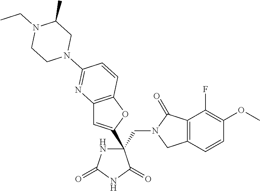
C(C1(C2=CC3=C(O2)C=CC(N2CC(C)N(CC)CC2)=N3)NC(=O)NC1=O)N1CC2=C(C1=O)C(F)=C(OC)C=C2
